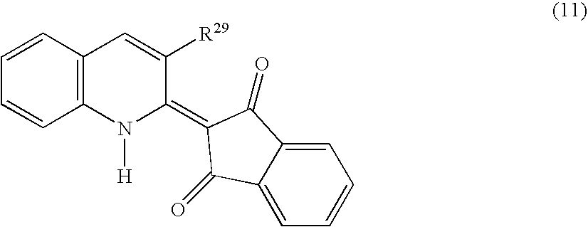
C1=CC2=C(C=C1)N([H])C(=C1C(=O)C3=CC=CC=C3C1=O)C([R29])=C2
